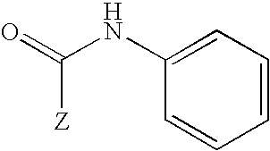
C1=CC=CC=C1NC([Z])=O
